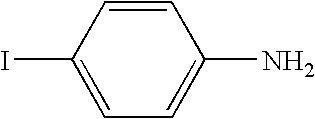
C1=C(I)C=CC(N)=C1
